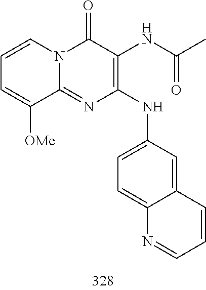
C1=CC=C([OMe])C2=NC(NC3=CC=C4C(=C3)C=CC=N4)=C(NC(C)=O)C(=O)N12
